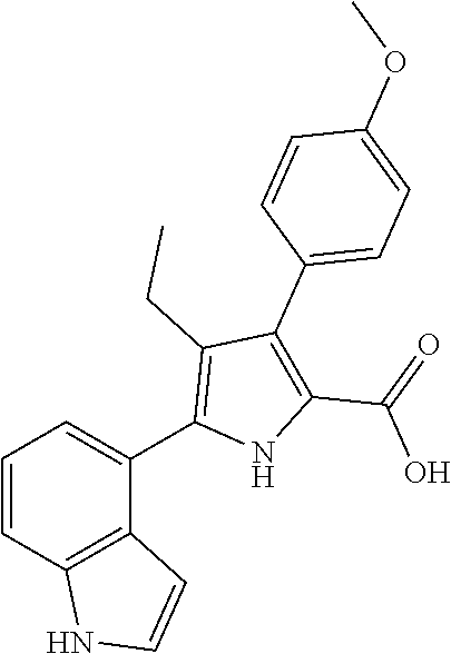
C1=CC2=C(C(C3=C(CC)C(C4=CC=C(OC)C=C4)=C(C(=O)O)N3)=C1)C=CN2
